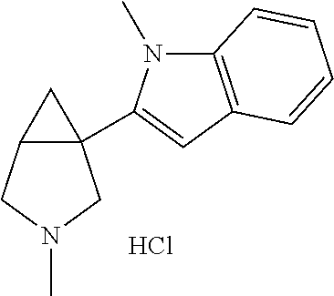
C12(C3=CC4=C(N3C)C=CC=C4)C(CN(C)C1)C2.Cl
